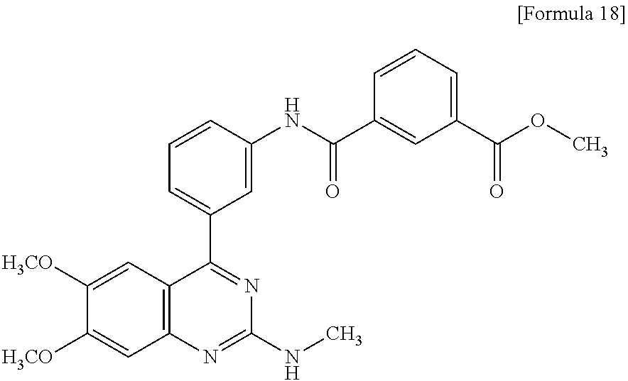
C1([H3CO])=CC2=C(C=C1[H3CO])N=C(NC)N=C2C1=CC=CC(NC(C2=CC(C(OC)=O)=CC=C2)=O)=C1
